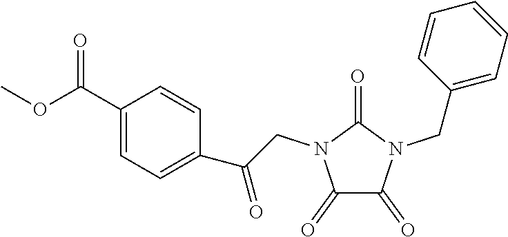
C1(=O)C(=O)N(CC2=CC=CC=C2)C(=O)N1CC(C1=CC=C(C(=O)OC)C=C1)=O
